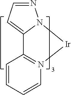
C1=CC=CN2=C1C1=CC=NN1[Ir]2
